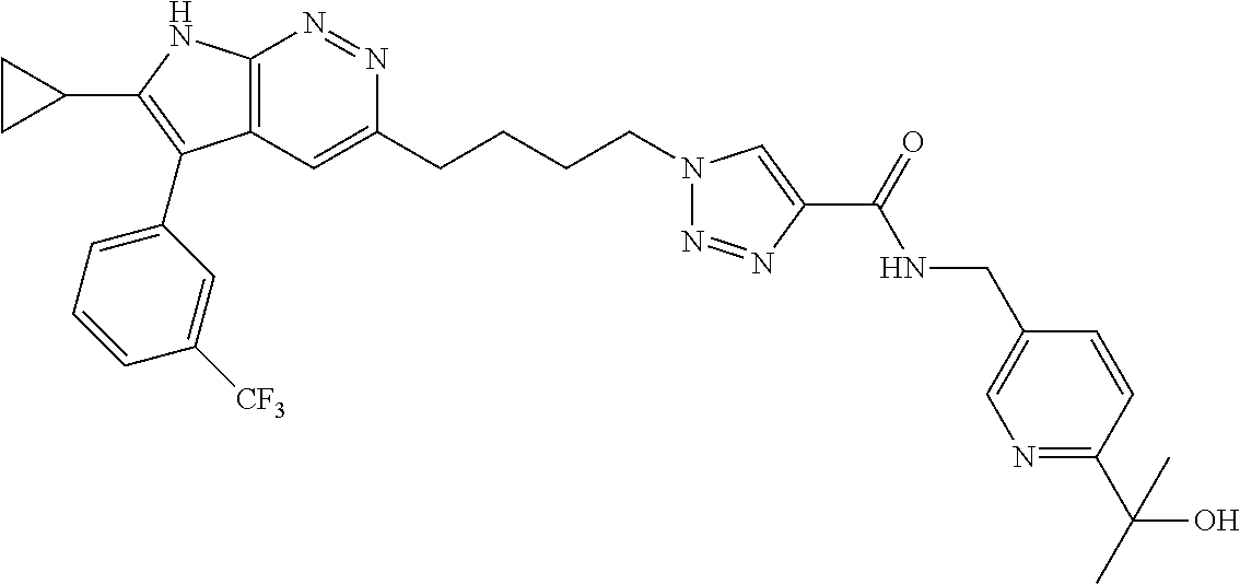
N1=NC2=C(C=C1CCCCN1N=NC(C(NCC3=CN=C(C(C)(O)C)C=C3)=O)=C1)C(C1=CC=CC([CF3])=C1)=C(C1CC1)N2
